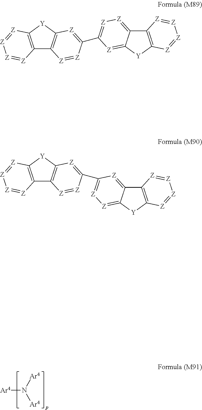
[Ar4]N([Ar4])[Ar4].C12=C([Y]C3=C1[Z]=[Z]C(C1=[Z][Z]=C4C5=C([Y]C4=[Z]1)[Z]=[Z][Z]=[Z]5)=[Z]3)[Z]=[Z][Z]=[Z]2.C12=C([Y]C3=C1[Z]=[Z]C(C1=[Z][Z]=C4C(=[Z]1)C1=C([Y]4)[Z]=[Z][Z]=[Z]1)=[Z]3)[Z]=[Z][Z]=[Z]2
